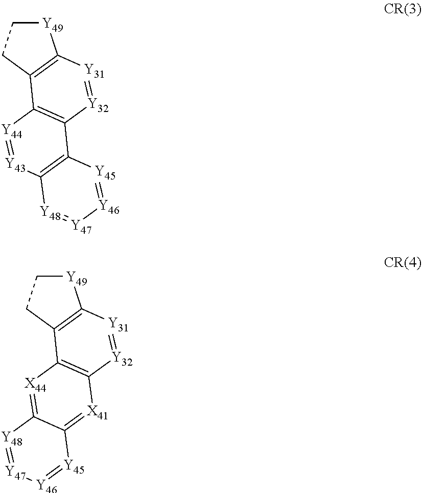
[Y49]1CCC2=C1[Y31]=[Y32]C1=C2[Y44]=[Y43]C2=C1[Y45]=[Y46][Y47]=[Y48]2.[Y49]1CCC2=C1[Y31]=[Y32]C1=C2[X44]=C2C(=[X41]1)[Y45]=[Y46][Y47]=[Y48]2
